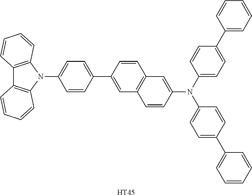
C12=C(N(C3=CC=C(C4=CC5=C(C=C4)C=C(N(C4=CC=C(C6=CC=CC=C6)C=C4)C4=CC=C(C6=CC=CC=C6)C=C4)C=C5)C=C3)C3=C1C=CC=C3)C=CC=C2.[HT45]
